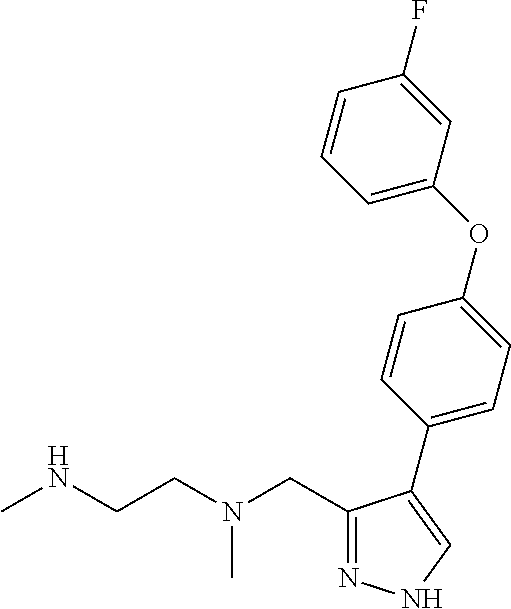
N1=C(CN(CCNC)C)C(C2=CC=C(OC3=CC=CC(F)=C3)C=C2)=CN1
